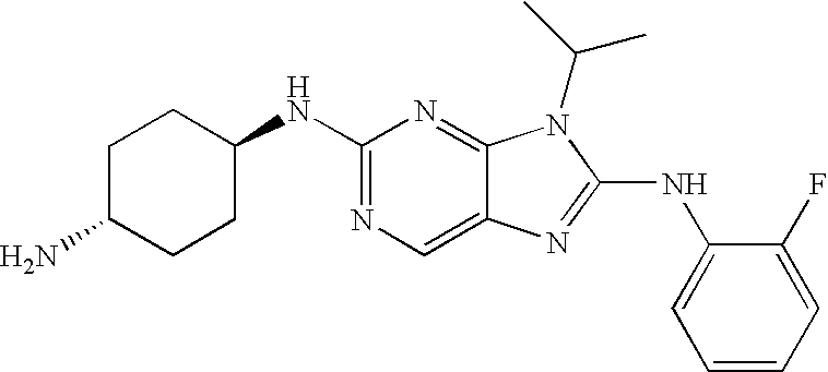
C1(NC2CCC(N)CC2)=NC=C2C(=N1)N(C(C)C)C(NC1=CC=CC=C1F)=N2
